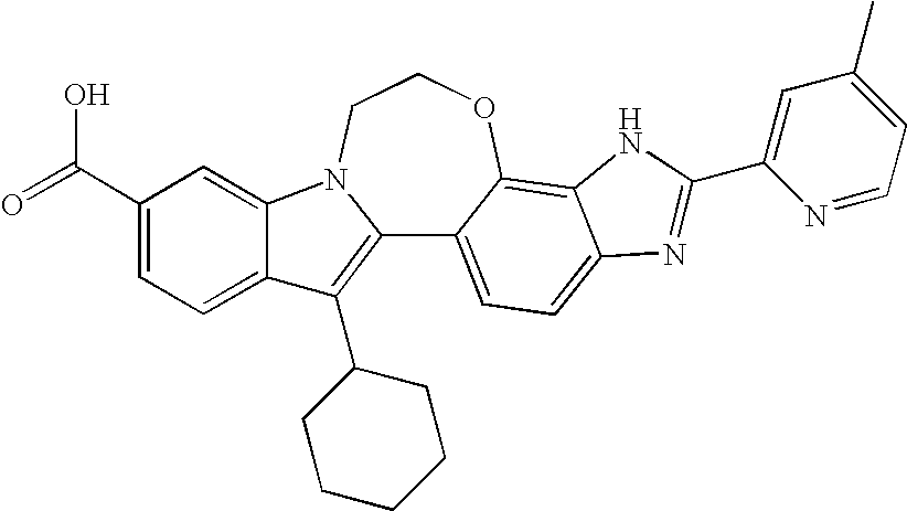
C12=C(C3CCCCC3)C3=CC=C(C(=O)O)C=C3N1CCOC1=C3C(=CC=C21)N=C(C1=CC(C)=CC=N1)N3
